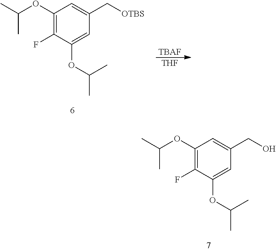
C1(OC(C)C)=C(F)C(OC(C)C)=CC(CO)=C1.C1(OC(C)C)=C(F)C(OC(C)C)=CC(C[OTBS])=C1.[TBAF].[THF]
